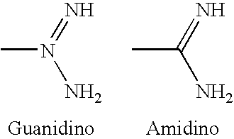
CN(=N)N.CC(=N)N
